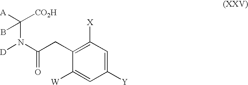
C1([W])=CC([Y])=CC([X])=C1CC(=O)N([D])C([CO2H])(B)[A]
